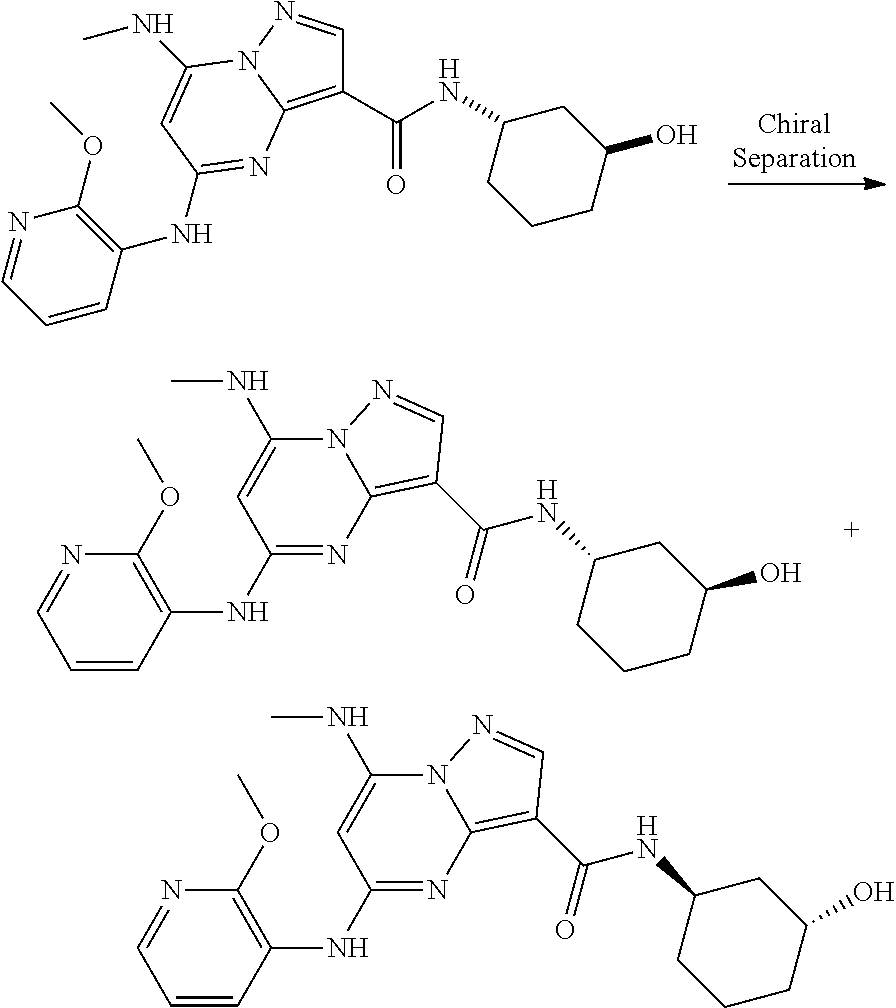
C1=CC(NC2=NC3=C(C(NC4CCCC(O)C4)=O)C=NN3C(NC)=C2)=C(OC)N=C1.C1(C(NC2CCCC(O)C2)=O)=C2N(N=C1)C(NC)=CC(NC1=C(OC)N=CC=C1)=N2.C1=CC(NC2=NC3=C(C(NC4CCCC(O)C4)=O)C=NN3C(NC)=C2)=C(OC)N=C1
